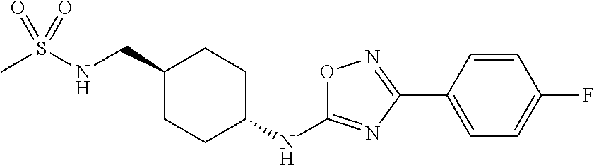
C1(CNS(C)(=O)=O)CCC(NC2=NC(C3=CC=C(F)C=C3)=NO2)CC1
